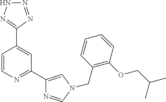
C1=CN=C(C2=CN(CC3=C(OCC(C)C)C=CC=C3)C=N2)C=C1C1=NNN=N1
